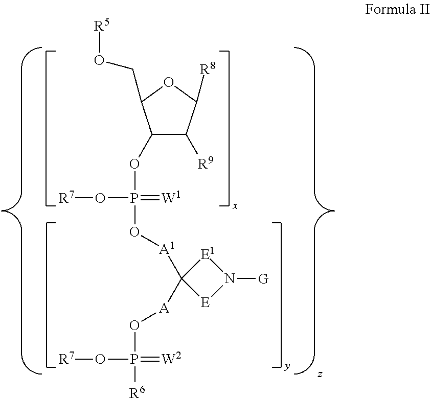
C1(OP(=[W1])(O[R7])O[A1]C2([A]OP(=[W2])(O[R7])[R6])[E1]N([G])[E]2)C([R9])C([R8])OC1CO[R5]
